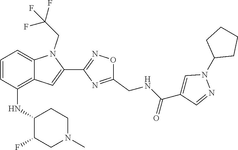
C1=CC(NC2C(F)CN(C)CC2)=C2C(=C1)N(CC(F)(F)F)C(C1=NOC(CNC(C3=CN(C4CCCC4)N=C3)=O)=N1)=C2
